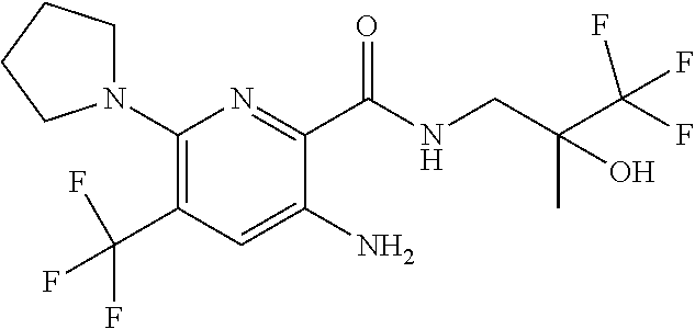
C1(N2CCCC2)=C(C(F)(F)F)C=C(N)C(C(=O)NCC(C)(C(F)(F)F)O)=N1
